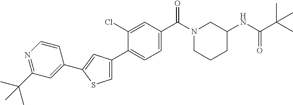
C1(NC(=O)C(C)(C)C)CN(C(C2=CC=C(C3=CSC(C4=CC(C(C)(C)C)=NC=C4)=C3)C(Cl)=C2)=O)CCC1
